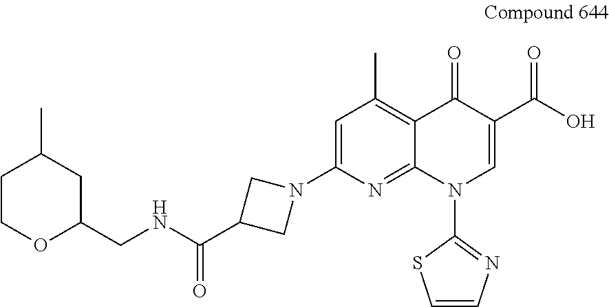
C1=C(N2CC(C(NCC3OCCC(C)C3)=O)C2)N=C2C(=C1C)C(=O)C(C(O)=O)=CN2C1=NC=CS1
